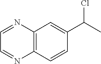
C12=C(C=CC(C(C)Cl)=C1)N=CC=N2
